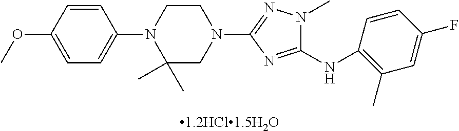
[1.2HCl1.5H2O].COC1=CC=C(N2C(C)(C)CN(C3=NN(C)C(NC4=C(C)C=C(F)C=C4)=N3)CC2)C=C1
